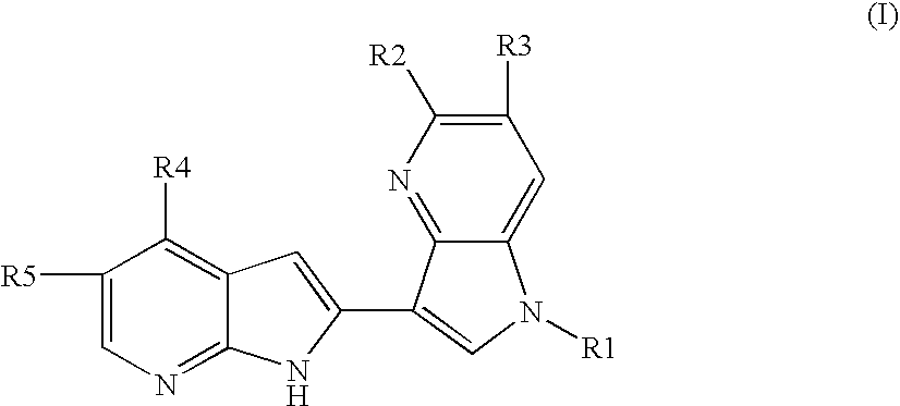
C1([R5])=CN=C2C(=C1[R4])C=C(C1=CN([R1])C3=CC([R3])=C([R2])N=C31)N2
